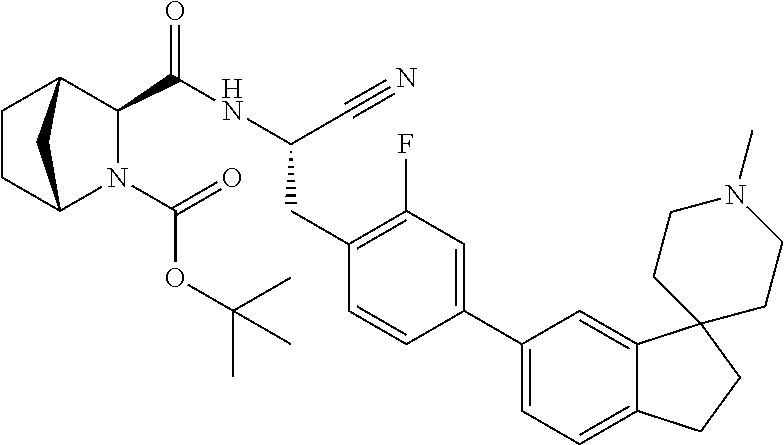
C1CC2N(C(OC(C)(C)C)=O)C(C(NC(C#N)CC3=C(F)C=C(C4=CC=C5C(=C4)C4(CC5)CCN(C)CC4)C=C3)=O)C1C2
